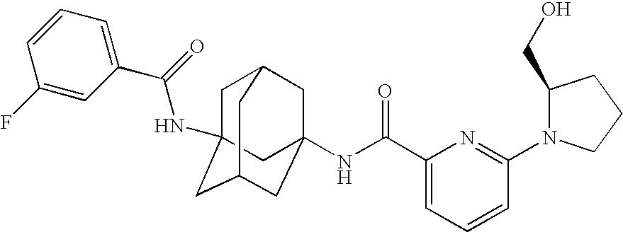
C1C2(NC(C3=CC=CC(F)=C3)=O)CC3CC(NC(C4=CC=CC(N5C(CO)CCC5)=N4)=O)(CC1C3)C2
